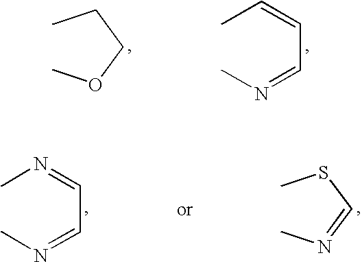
CCCOC.CC=CC=NC.CN=CC=NC.CSC=NC
